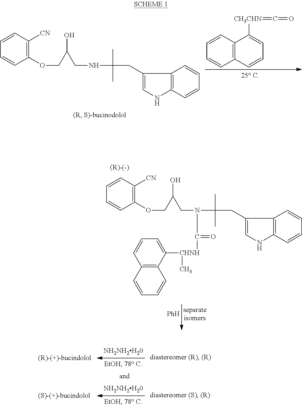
C1=CC2=C(C=C1)C=CC=C2[CH3CHN]=C=O.C1=CC([CN])=C(OCC(CNC(C)(C)CC2=CNC3=C2C=CC=C3)O)C=C1.[PhH].C1=CC([CN])=C(OCC(CN(C(C)(C)CC2=CNC3=C2C=CC=C3)C([CHNH](C2=CC=CC3=C2C=CC=C3)C)=O)O)C=C1
